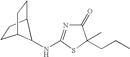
C1(=O)N=C(NC2C3CCC2CC3)SC1(C)CCC
